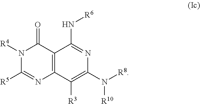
C12=C(C([R3])=C(N([R10])[R8])N=C1N[R6])N=C([R5])N([R4])C2=O
